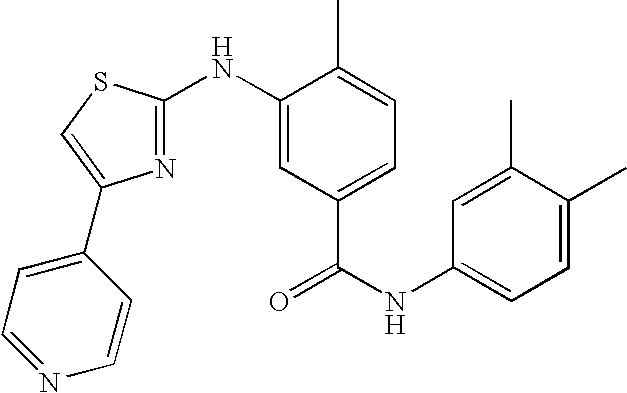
C1=C(C)C(C)=CC=C1NC(=O)C1=CC=C(C)C(NC2=NC(C3=CC=NC=C3)=CS2)=C1
